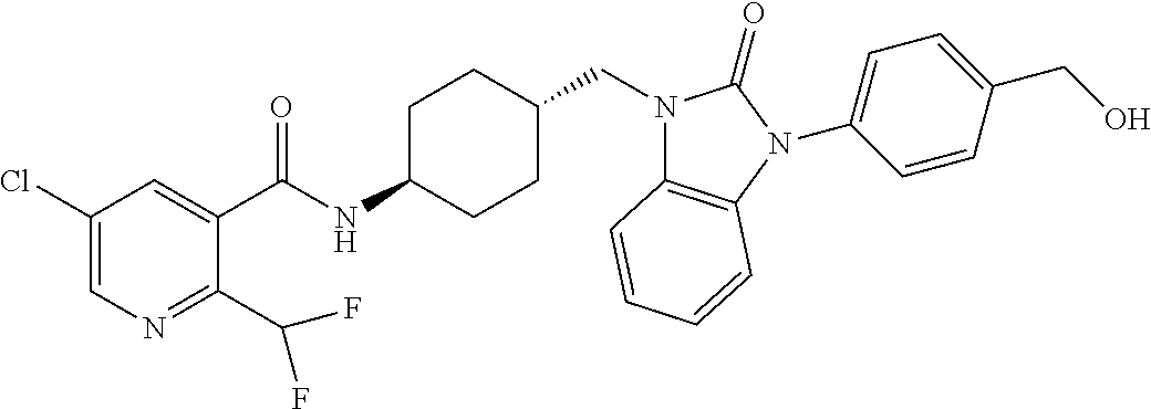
C1(Cl)=CN=C(C(F)F)C(C(NC2CCC(CN3C4=C(N(C5=CC=C(CO)C=C5)C3=O)C=CC=C4)CC2)=O)=C1
